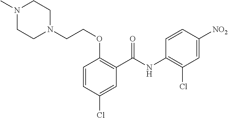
C1=CC(Cl)=CC(C(NC2=C(Cl)C=C([NO2])C=C2)=O)=C1OCCN1CCN(C)CC1
